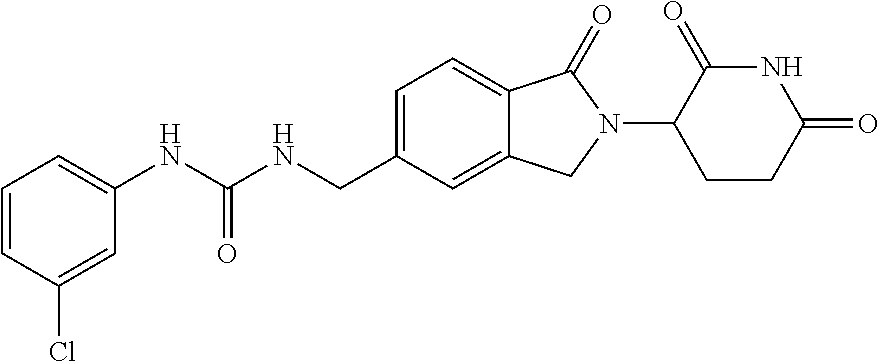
C1(NC(NCC2=CC=C3C(=C2)CN(C2CCC(=O)NC2=O)C3=O)=O)=CC=CC(Cl)=C1
